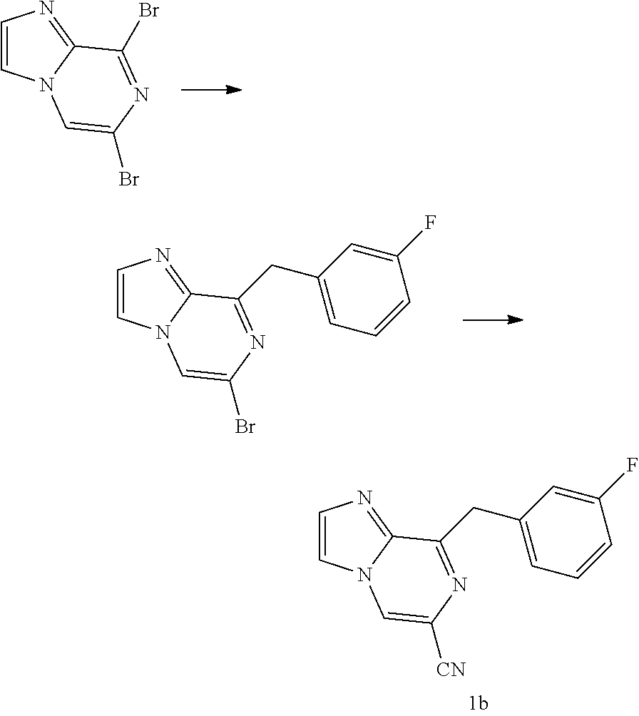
C1=CN2C(=N1)C(Br)=NC(Br)=C2.C1=CN2C(=N1)C(CC1=CC=CC(F)=C1)=NC(Br)=C2.C1=CN2C(=N1)C(CC1=CC=CC(F)=C1)=NC([CN])=C2
